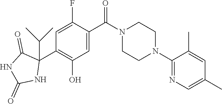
O=C(N1CCN(C2=NC=C(C)C=C2C)CC1)C1=CC(O)=C(C2(C(C)C)C(=O)NC(=O)N2)C=C1F
